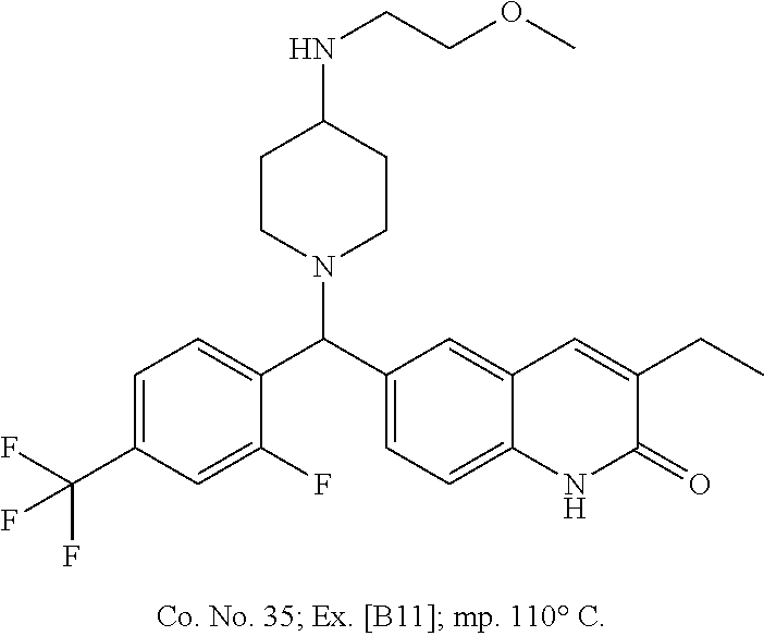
C1=C(C(F)(F)F)C=C(F)C(C(C2=CC=C3C(=C2)C=C(CC)C(=O)N3)N2CCC(NCCOC)CC2)=C1
